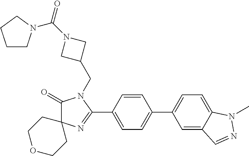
C1(=O)C2(N=C(C3=CC=C(C4=CC=C5C(=C4)C=NN5C)C=C3)N1CC1CN(C(=O)N3CCCC3)C1)CCOCC2
